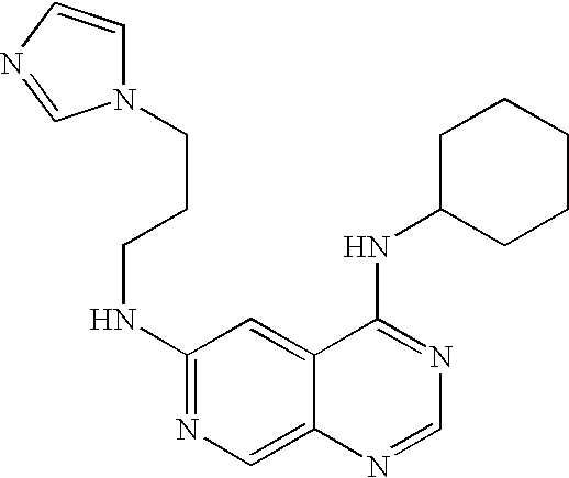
C1(NCCCN2C=CN=C2)=NC=C2C(=C1)C(NC1CCCCC1)=NC=N2
